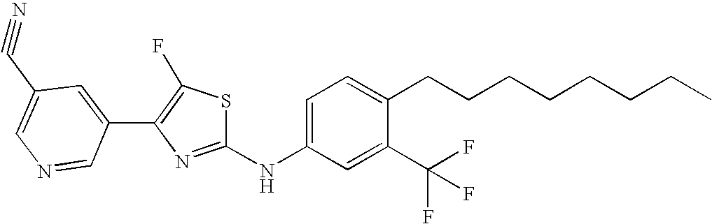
C1=C(C#N)C=C(C2=C(F)SC(NC3=CC=C(CCCCCCCC)C(C(F)(F)F)=C3)=N2)C=N1
